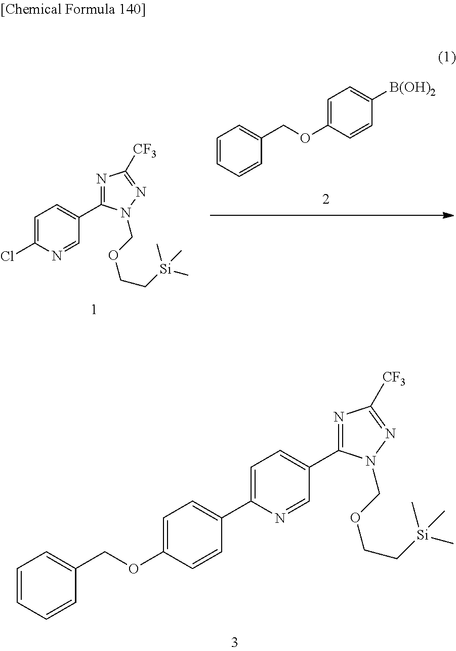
C1=CC=CC(COC2=CC=C(C3=CC=C(C4=NC([CF3])=NN4COCC[Si](C)(C)C)C=N3)C=C2)=C1.C1=CC=CC(COC2=CC=C([B(OH)2])C=C2)=C1.C1(Cl)=CC=C(C2=NC([CF3])=NN2COCC[Si](C)(C)C)C=N1
